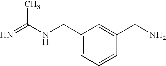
N=C(NCC1=CC=CC(CN)=C1)C
